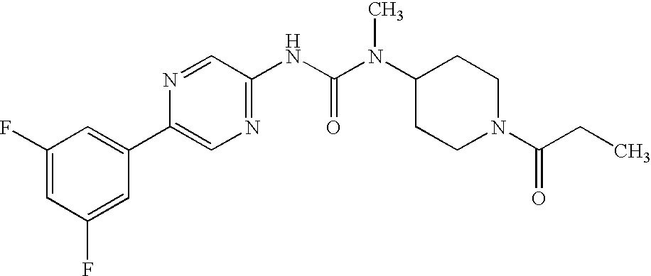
C1(C2=CC(F)=CC(F)=C2)=CN=C(NC(N(C2CCN(C(CC)=O)CC2)C)=O)C=N1
